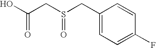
OC(CS(CC1=CC=C(F)C=C1)=O)=O
